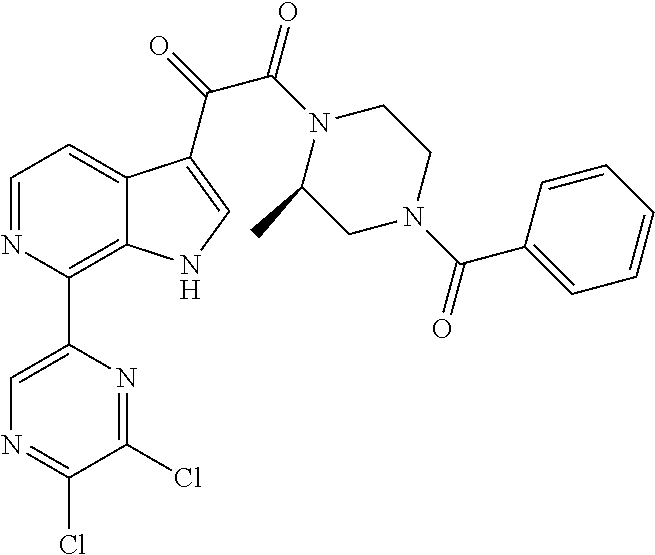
C1=NC(C2=CN=C(Cl)C(Cl)=N2)=C2C(=C1)C(C(=O)C(N1C(C)CN(C(C3=CC=CC=C3)=O)CC1)=O)=CN2
